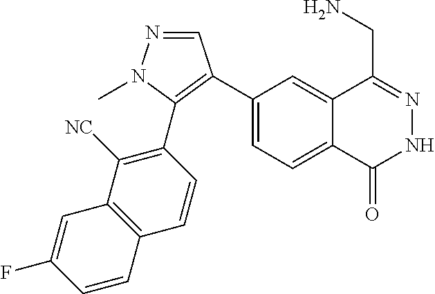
C1(C2=C(C3=C([NC])C4=C(C=C3)C=CC(F)=C4)N(C)N=C2)=CC=C2C(=C1)C(CN)=NNC2=O
